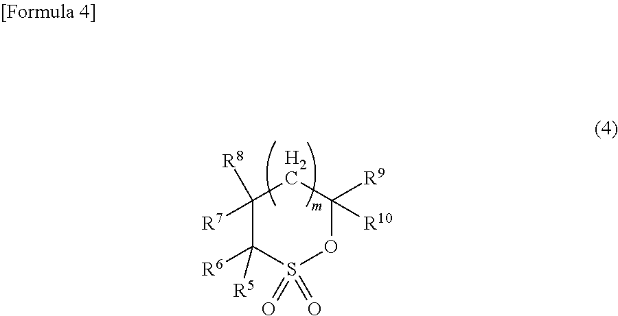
C1([R7])([R8])C([R5])([R6])S(=O)(=O)OC([R10])([R9])C1
